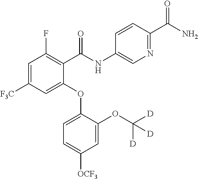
C1=C([F3C])C=C(OC2=CC=C([OCF3])C=C2OC([D])([D])[D])C(C(NC2=CN=C(C(N)=O)C=C2)=O)=C1F
